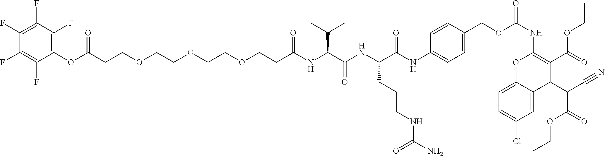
C(CCOCCOCCOCCC(NC(C(NC(C(NC1=CC=C(COC(NC2=C(C(=O)OCC)C(C(C#N)C(=O)OCC)C3=CC(Cl)=CC=C3O2)=O)C=C1)=O)CCCNC(N)=O)=O)C(C)C)=O)(OC1=C(F)C(F)=C(F)C(F)=C1F)=O
